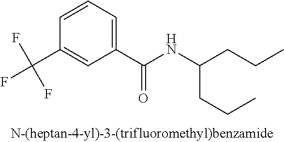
C1=CC(C(F)(F)F)=CC(C(NC(CCC)CCC)=O)=C1
